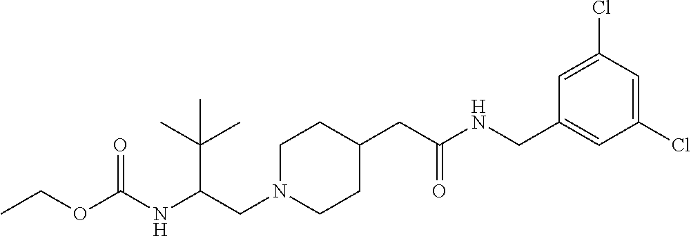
O(C(NC(CN1CCC(CC(NCC2=CC(Cl)=CC(Cl)=C2)=O)CC1)C(C)(C)C)=O)CC
